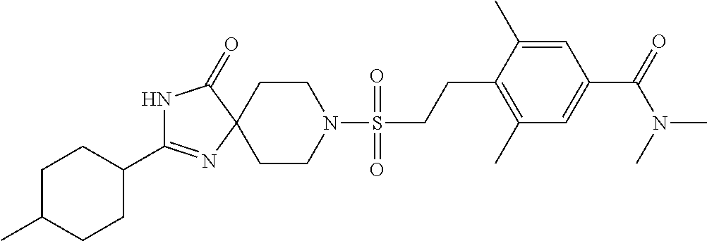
C1CN(S(=O)(=O)CCC2=C(C)C=C(C(=O)N(C)C)C=C2C)CCC12N=C(C1CCC(C)CC1)NC2=O
